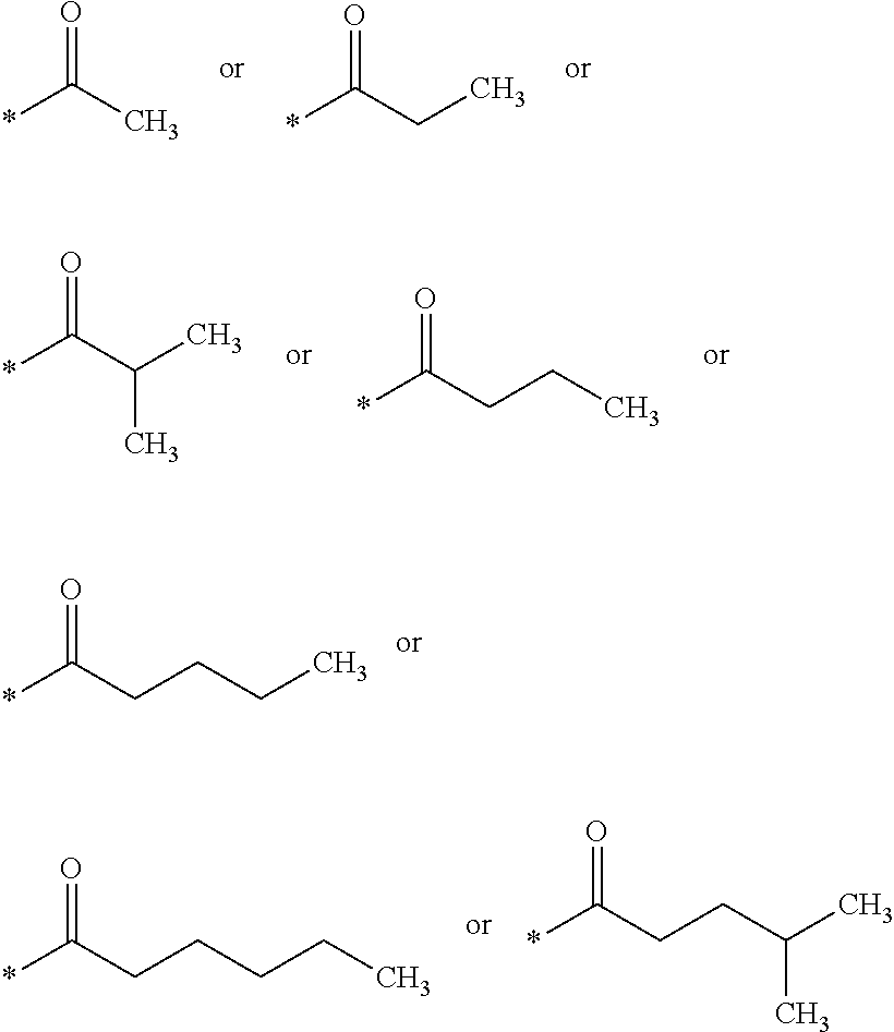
*C(C)=O.*C(=O)CC.*C(=O)C(C)C.*C(=O)CCC.*C(=O)CCCC.*C(=O)CCCCC.*C(=O)CCC(C)C
